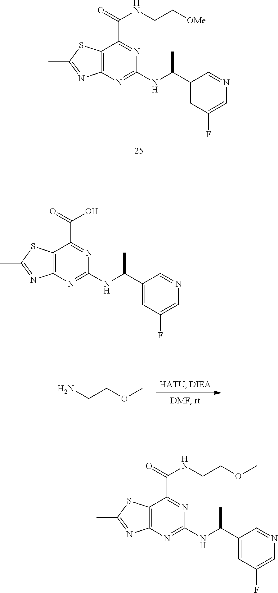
CC1=NC2=C(S1)C(C(=O)NCCOC)=NC(NC(C)C1=CC(F)=CN=C1)=N2.CC1=NC2=C(S1)C(C(=O)NCC[OMe])=NC(NC(C)C1=CC(F)=CN=C1)=N2.CC1=NC2=C(S1)C(C(=O)O)=NC(NC(C)C1=CC(F)=CN=C1)=N2.NCCOC
